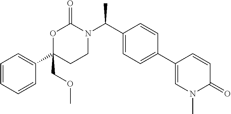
C1=CC=CC(C2(COC)CCN(C(C3=CC=C(C4=CN(C)C(=O)C=C4)C=C3)C)C(=O)O2)=C1
